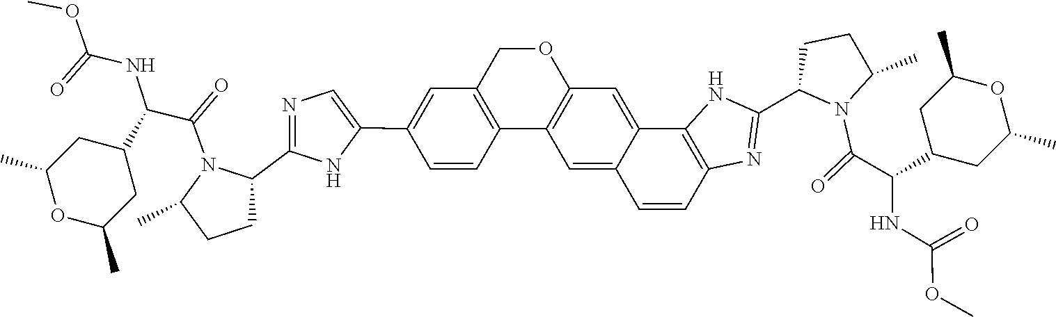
N1C(C2=CC3=C(C=C2)C2=C(OC3)C=C3C(=C2)C=CC2=C3NC(C3CCC(C)N3C(C(NC(OC)=O)C3CC(C)OC(C)C3)=O)=N2)=CN=C1C1CCC(C)N1C(C(NC(OC)=O)C1CC(C)OC(C)C1)=O
